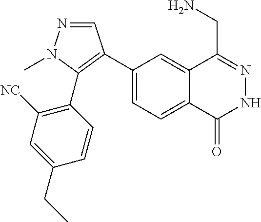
C1(C2=C(C3=C([NC])C=C(CC)C=C3)N(C)N=C2)=CC=C2C(=C1)C(CN)=NNC2=O
